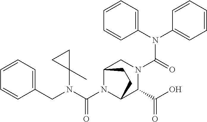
C(N1C2C(C(=O)O)N(C(N(C3=CC=CC=C3)C3=CC=CC=C3)=O)CC1CC2)(N(CC1=CC=CC=C1)C1(C)CC1)=O
